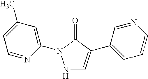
N1C=C(C2=CC=CN=C2)C(=O)N1C1=CC(C)=CC=N1
